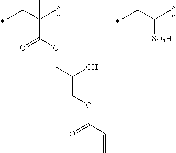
CCC(C)(C)C(OCC(COC(C=C)=O)O)=O.CCC(C)[SO3H]
